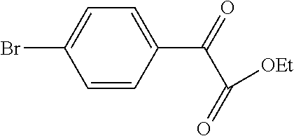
C1(Br)=CC=C(C(=O)C([OEt])=O)C=C1
